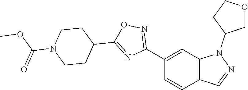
C12=C(C=C(C3=NOC(C4CCN(C(OC)=O)CC4)=N3)C=C1)N(C1COCC1)N=C2
